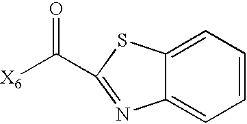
C12=CC=CC=C1N=C(C([X6])=O)S2
